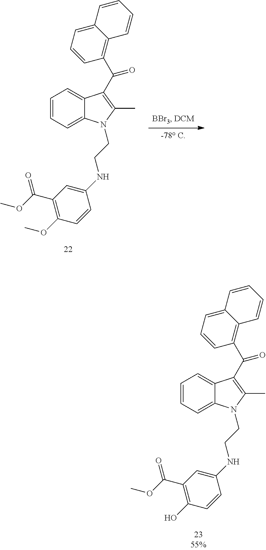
C1=CC=C2C(=C1)C(C(C1=C3C(=CC=C1)C=CC=C3)=O)=C(C)N2CCNC1=CC(C(OC)=O)=C(O)C=C1.C1=CC=C2C(=C1)C(C(C1=C3C(=CC=C1)C=CC=C3)=O)=C(C)N2CCNC1=CC(C(OC)=O)=C(OC)C=C1
